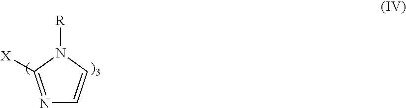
N1=C([X])N([R])C=C1
